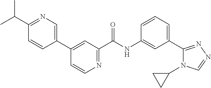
C1=CC=C(C2=NN=CN2C2CC2)C=C1NC(C1=NC=CC(C2=CN=C(C(C)C)C=C2)=C1)=O
